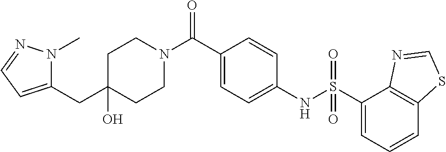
C1CN(C(C2=CC=C(NS(=O)(=O)C3=CC=CC4=C3N=CS4)C=C2)=O)CCC1(O)CC1=CC=NN1C
